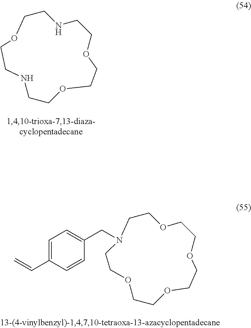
C1CNCCOCCOCCNCCO1.C1COCCOCCOCCOCCN1CC1=CC=C(C=C)C=C1
